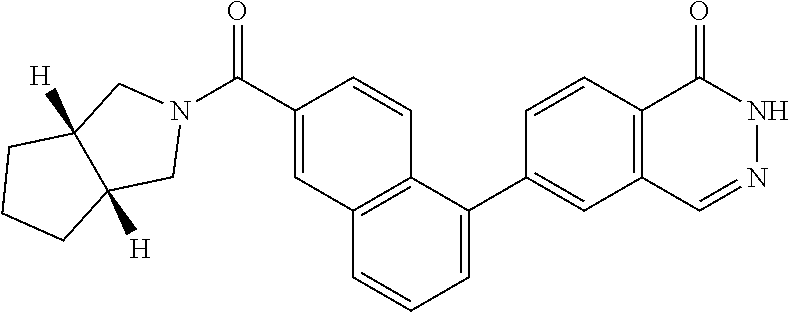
C12([H])CCCC1([H])CN(C(C1=CC3=C(C=C1)C(C1=CC4=C(C=C1)C(=O)NN=C4)=CC=C3)=O)C2
